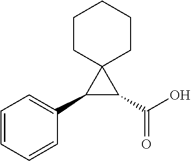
C1=CC=CC(C2C(C(O)=O)C23CCCCC3)=C1
